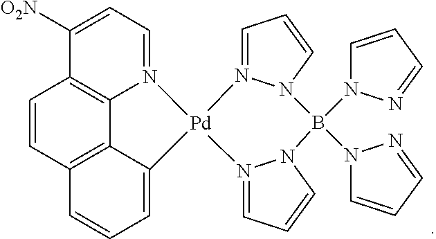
C1([O2N])=CC=N2C3=C1C=CC1=C3C(=CC=C1)[Pd]21N2=CC=CN2B(N2C=CC=N2)(N2C=CC=N2)N2N1=CC=C2
